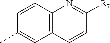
C12=C(C=CC(C)=C1)N=C([R7])C=C2
